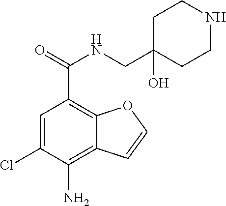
C1=C(Cl)C(N)=C2C(=C1C(NCC1(O)CCNCC1)=O)OC=C2
